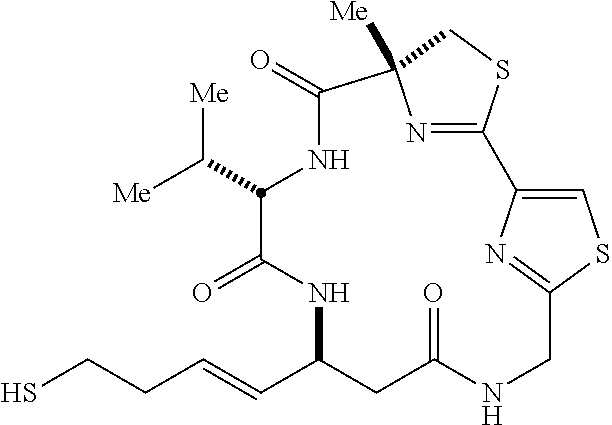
SCCC=CC1CC(=O)NCC2=NC(=CS2)C2=NC([Me])(C(=O)NC(C([Me])[Me])C(=O)N1)CS2
